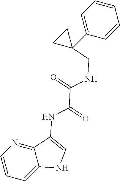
C1=C(C2(CNC(C(NC3=CNC4=CC=CN=C43)=O)=O)CC2)C=CC=C1
